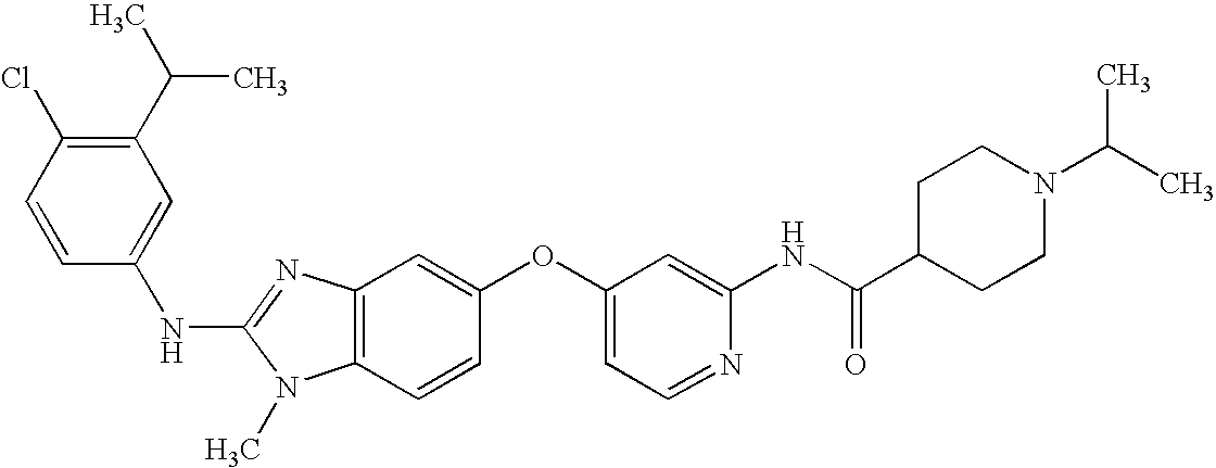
C1(C(C)C)=C(Cl)C=CC(NC2=NC3=C(N2C)C=CC(OC2=CC=NC(NC(C4CCN(C(C)C)CC4)=O)=C2)=C3)=C1
